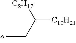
C(CC)([C8H17])[C10H21]
